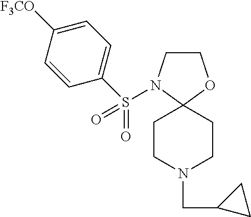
C1COC2(N1S(=O)(=O)C1=CC=C([F3CO])C=C1)CCN(CC1CC1)CC2
